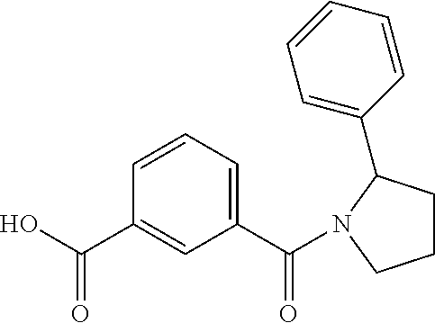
OC(C1=CC(C(=O)N2CCCC2C2=CC=CC=C2)=CC=C1)=O
